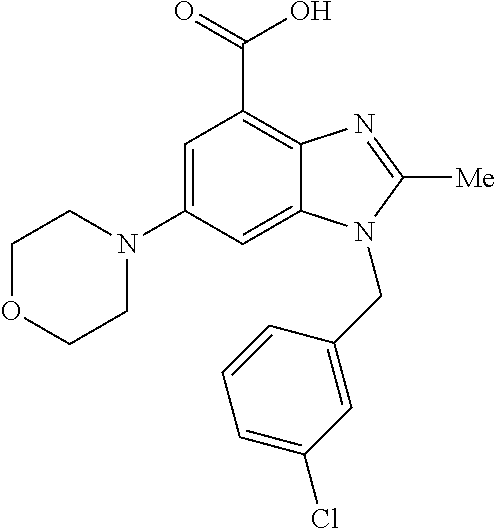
C1(N2CCOCC2)=CC(C(O)=O)=C2C(=C1)N(CC1=CC(Cl)=CC=C1)C([Me])=N2
